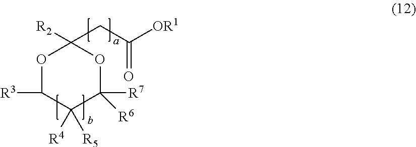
[R2]C1(CC([OR1])=O)OC([R3])C([R4])([R5])C([R7])([R6])O1
